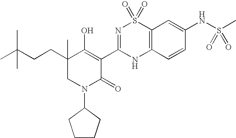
C12=C(C=CC(NS(C)(=O)=O)=C1)NC(C1=C(O)C(CCC(C)(C)C)(C)CN(C3CCCC3)C1=O)=NS2(=O)=O
